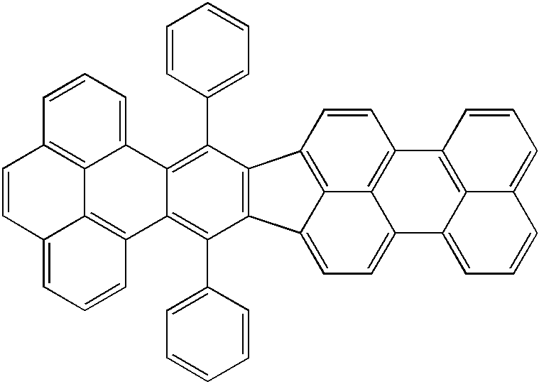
C1=CC2=C3C(=CC=C4C3=C1C1=C3C4=CC=CC3=CC=C1)C1=C2C(C2=CC=CC=C2)=C2C(=C1C1=CC=CC=C1)C1=C3C4=C(C=CC=C24)C=CC3=CC=C1
